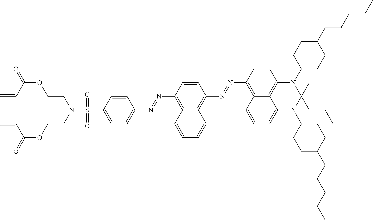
S(C1=CC=C(N=NC2=C3C(=C(N=NC4=C5C6=C(C=C4)N(C4CCC(CCCCC)CC4)C(C)(CCC)N(C4CCC(CCCCC)CC4)C6=CC=C5)C=C2)C=CC=C3)C=C1)(=O)(N(CCOC(=O)C=C)CCOC(=O)C=C)=O
